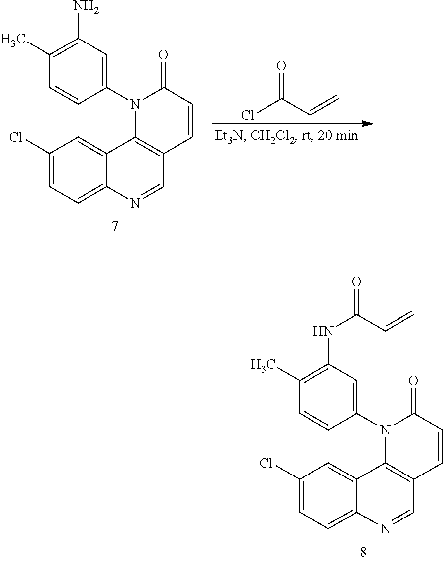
C1(Cl)=CC=C2C(=C1)C1=C(C=N2)C=CC(=O)N1C1=CC(NC(C=C)=O)=C(C)C=C1.C1(Cl)=CC=C2C(=C1)C1=C(C=N2)C=CC(=O)N1C1=CC(N)=C(C)C=C1.ClC(C=C)=O
